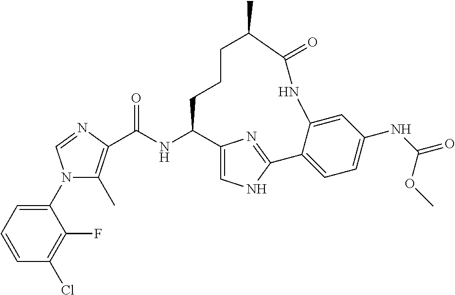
C(NC1CCCC(C)C(=O)NC2=CC(NC(OC)=O)=CC=C2C2=NC1=CN2)(=O)C1=C(C)N(C2=CC=CC(Cl)=C2F)C=N1
